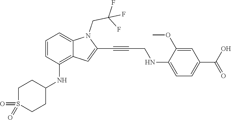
C1=C(NCC#CC2=CC3=C(NC4CCS(=O)(=O)CC4)C=CC=C3N2CC(F)(F)F)C(OC)=CC(C(O)=O)=C1
